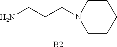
C(CCN1CCCCC1)N.[B2]
